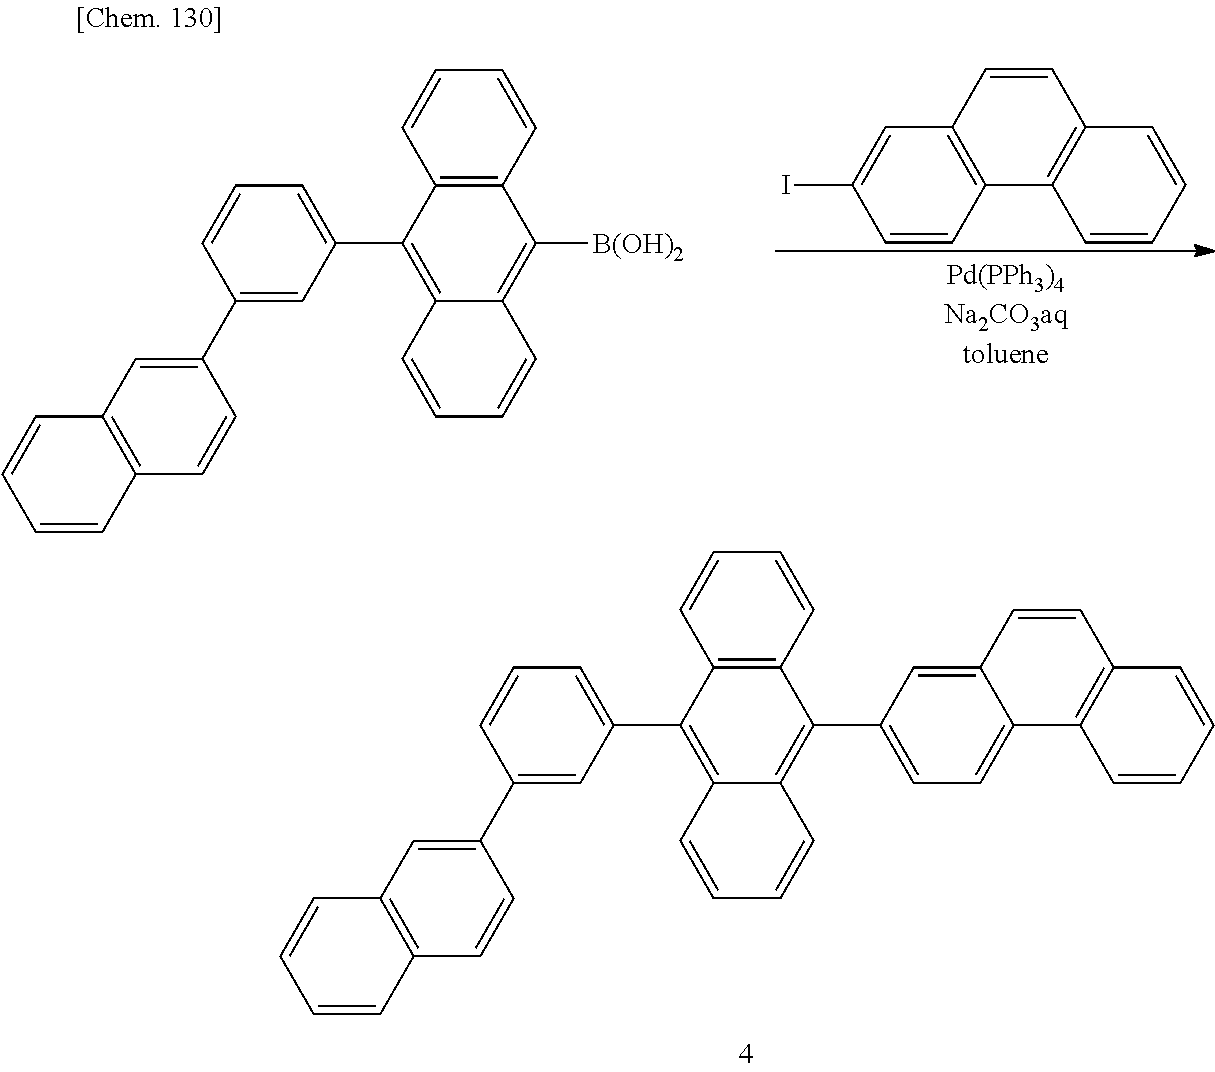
C12=C(C=CC=C1)C(C1=CC=C3C(=C1)C=CC1=C3C=CC=C1)=C1C(=C2C2=CC=CC(C3=CC4=C(C=C3)C=CC=C4)=C2)C=CC=C1.C1=CC2=C(C=C1I)C=CC1=C2C=CC=C1.C1(C2=C3C(=C([B(OH)2])C4=C2C=CC=C4)C=CC=C3)=CC=CC(C2=CC3=C(C=C2)C=CC=C3)=C1
